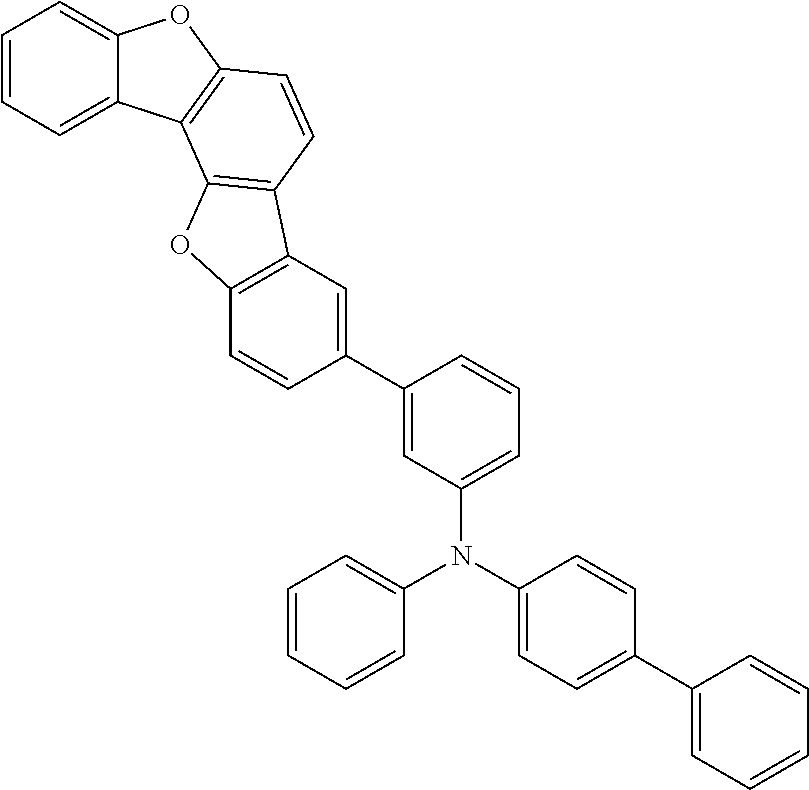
C1=CC=C2C(=C1)OC1=C2C2=C(C=C1)C1=C(O2)C=CC(C2=CC(N(C3=CC=CC=C3)C3=CC=C(C4=CC=CC=C4)C=C3)=CC=C2)=C1
